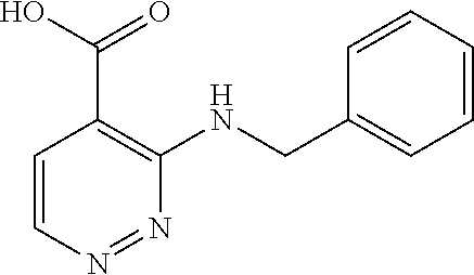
C1=CN=NC(NCC2=CC=CC=C2)=C1C(=O)O
